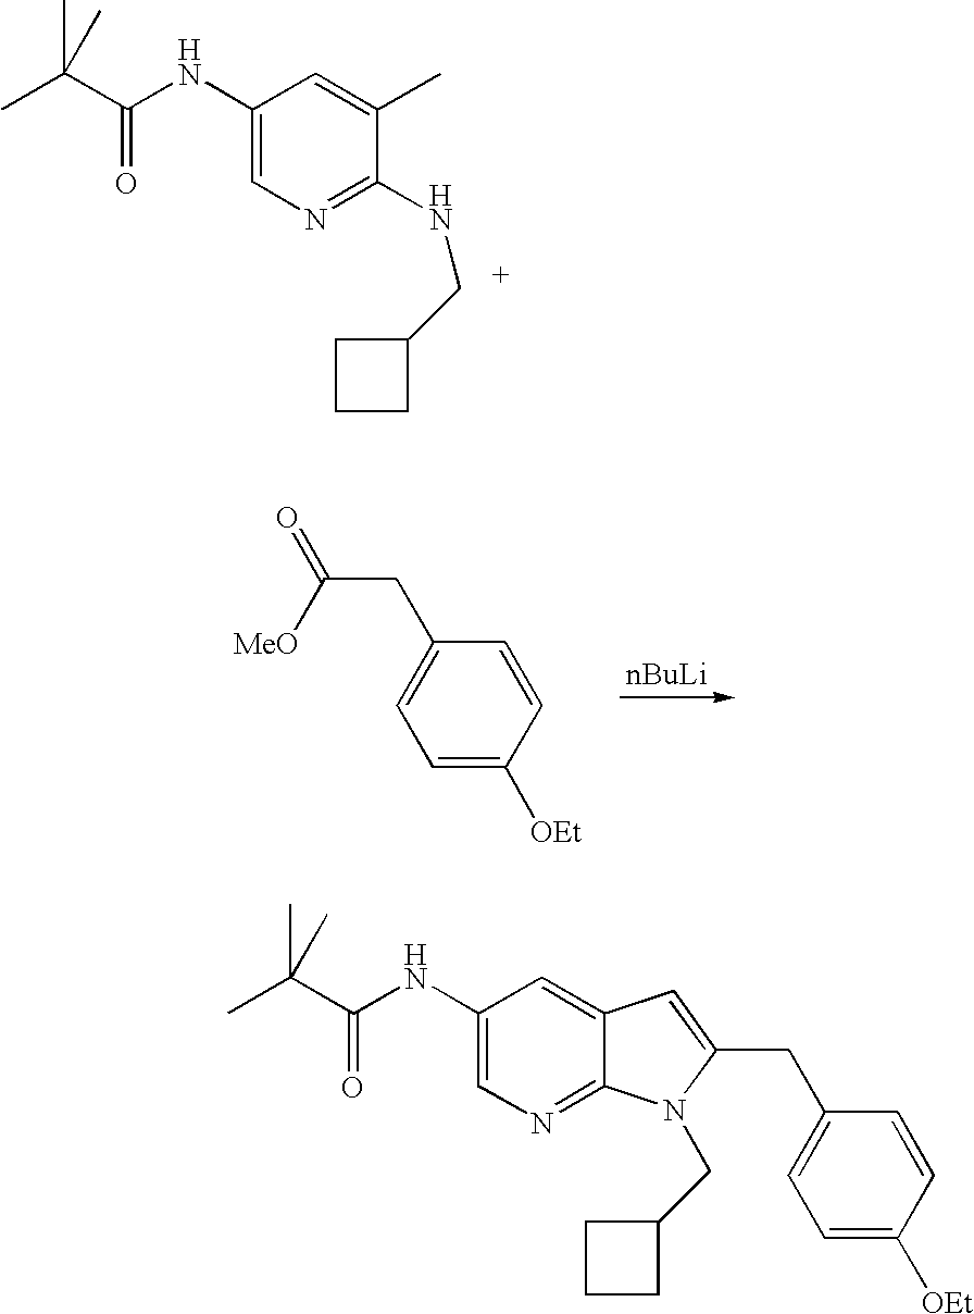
C1(NC(C(C)(C)C)=O)=CN=C(NCC2CCC2)C(C)=C1.C1=C([OEt])C=CC(CC(=O)[MeO])=C1.C1(NC(C(C)(C)C)=O)=CN=C2C(=C1)C=C(CC1=CC=C([OEt])C=C1)N2CC1CCC1
